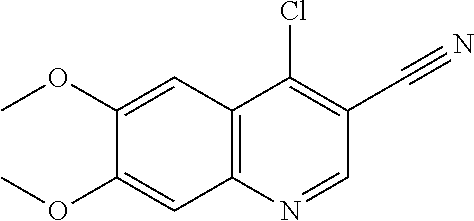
C1(OC)=CC2=C(C=C1OC)N=CC(C#N)=C2Cl
